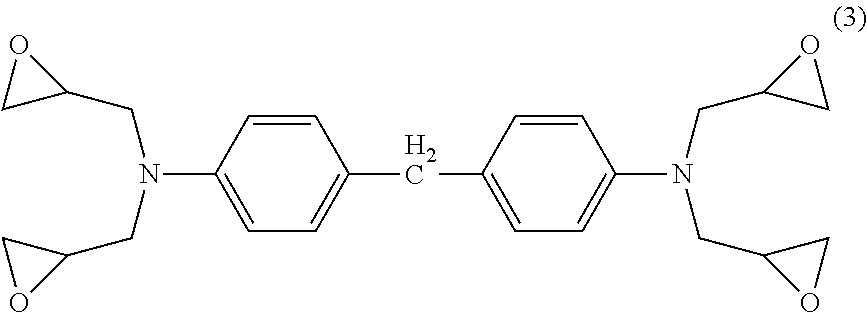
C1=CC(N(CC2OC2)CC2CO2)=CC=C1CC1=CC=C(N(CC2OC2)CC2CO2)C=C1
